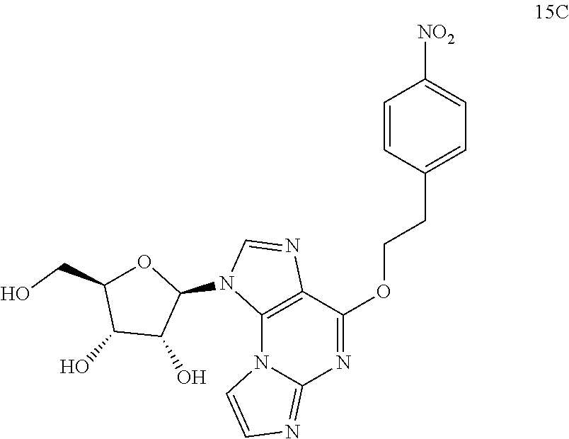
O(CCC1=CC=C([NO2])C=C1)C1=NC2=NC=CN2C2=C1N=CN2C1OC(CO)C(O)C1O
